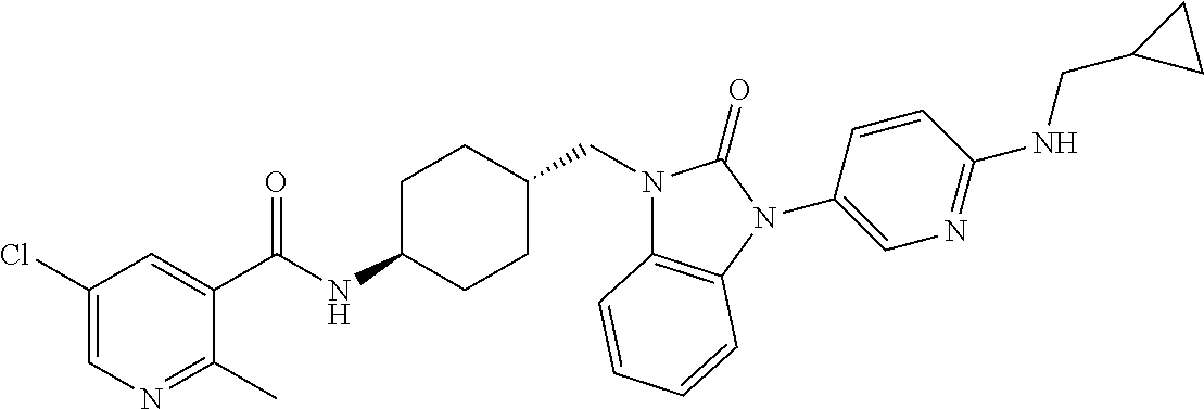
C1(Cl)=CN=C(C)C(C(NC2CCC(CN3C4=C(N(C5=CN=C(NCC6CC6)C=C5)C3=O)C=CC=C4)CC2)=O)=C1
